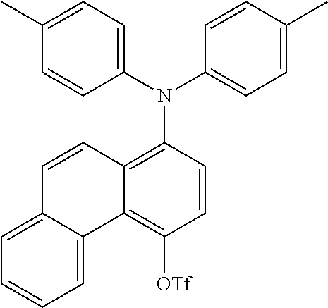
C1=C2C(=CC=C1)C=CC1=C(N(C3=CC=C(C)C=C3)C3=CC=C(C)C=C3)C=CC([OTf])=C21
